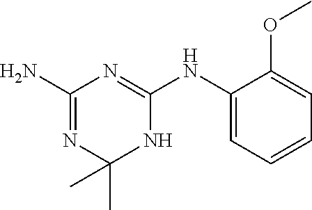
C1(N)=NC(C)(C)NC(NC2=CC=CC=C2OC)=N1
